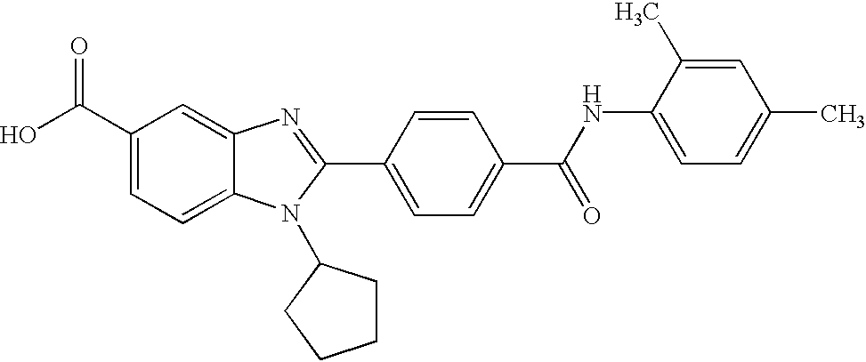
C1(C(O)=O)=CC=C2C(=C1)N=C(C1=CC=C(C(=O)NC3=CC=C(C)C=C3C)C=C1)N2C1CCCC1
